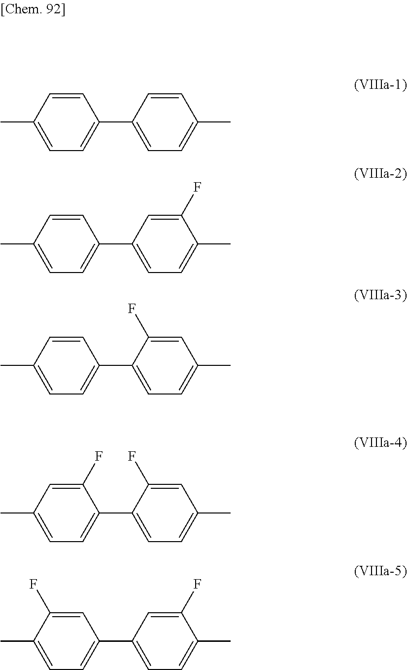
CC1=CC=C(C2=CC=C(C)C=C2)C=C1.CC1=CC=C(C2=CC=C(C)C(F)=C2)C=C1.CC1=CC=C(C2=CC=C(C)C=C2F)C=C1.CC1=CC=C(C2=CC=C(C)C=C2F)C(F)=C1.CC1=CC=C(C2=CC=C(C)C(F)=C2)C=C1F
